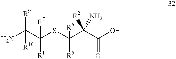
NC(C(SC([R6])([R5])C(C(O)=O)([R2])N)([R7])[R1])([R9])[R10]
